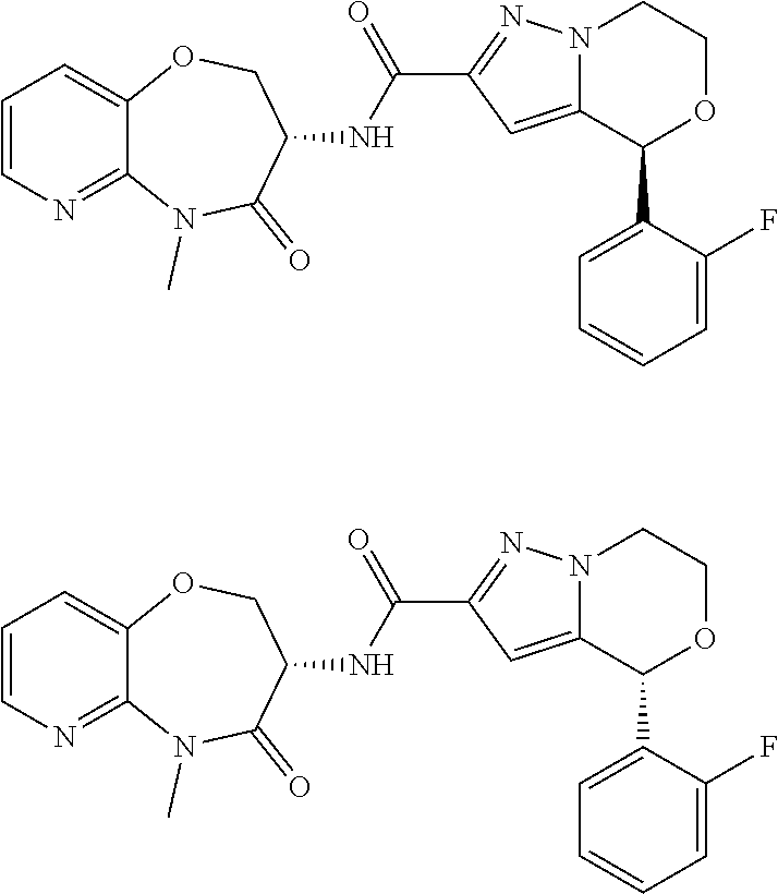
C1=CN=C2C(=C1)OCC(NC(C1=NN3C(=C1)C(C1=CC=CC=C1F)OCC3)=O)C(=O)N2C.C1=CN=C2C(=C1)OCC(NC(C1=NN3C(=C1)C(C1=CC=CC=C1F)OCC3)=O)C(=O)N2C
